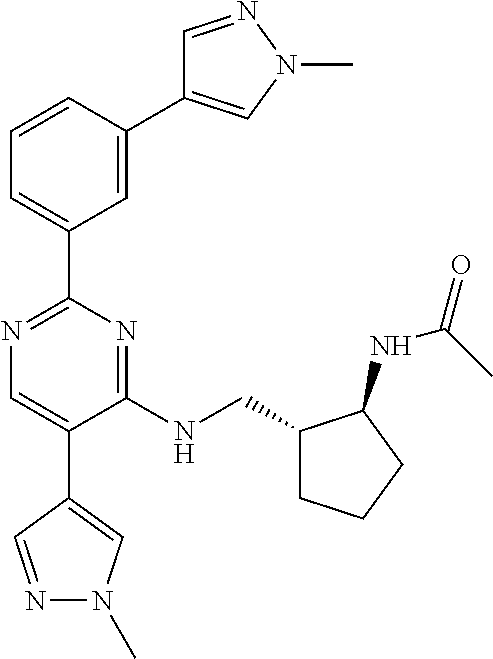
N1=C(C2=CC=CC(C3=CN(C)N=C3)=C2)N=C(NCC2CCCC2NC(C)=O)C(C2=CN(C)N=C2)=C1
